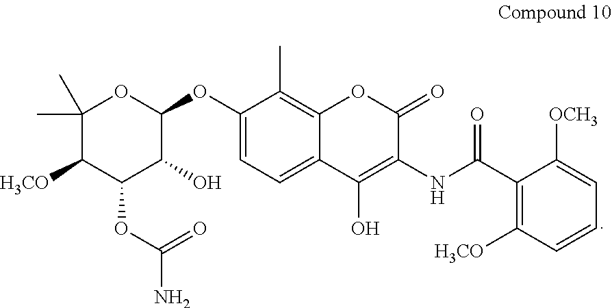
C1(OC2C(O)C(OC(N)=O)C([H3CO])C(C)(C)O2)=CC=C2C(=C1C)OC(=O)C(NC(=O)C1=C([H3CO])C=CC=C1[OCH3])=C2O
